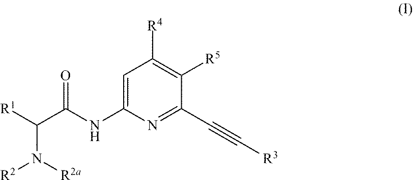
C1=C(NC(C(N([R2a])[R2])[R1])=O)N=C(C#C[R3])C([R5])=C1[R4]
